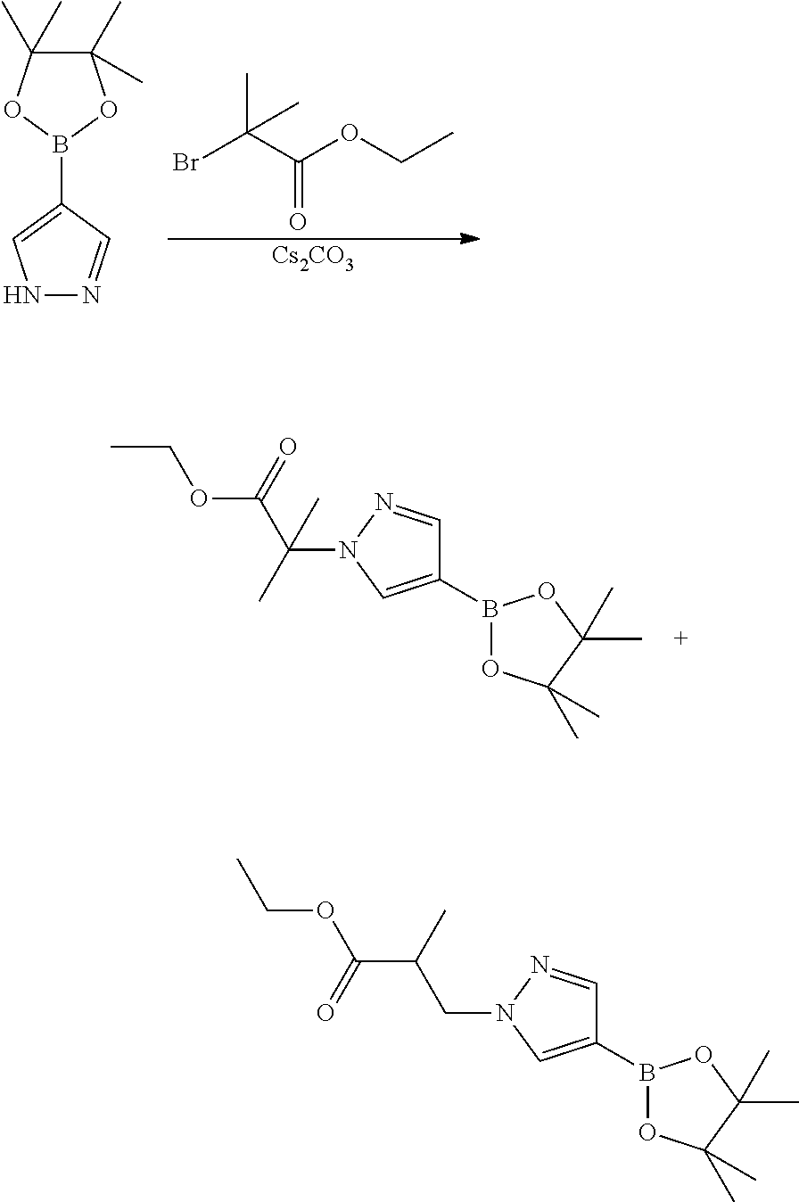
BrC(C(OCC)=O)(C)C.[Cs2CO3].N1N=CC(B2OC(C)(C)C(C)(C)O2)=C1.C1(B2OC(C)(C)C(C)(C)O2)=CN(C(C)(C(=O)OCC)C)N=C1.C1(B2OC(C)(C)C(C)(C)O2)=CN(CC(C)C(OCC)=O)N=C1
